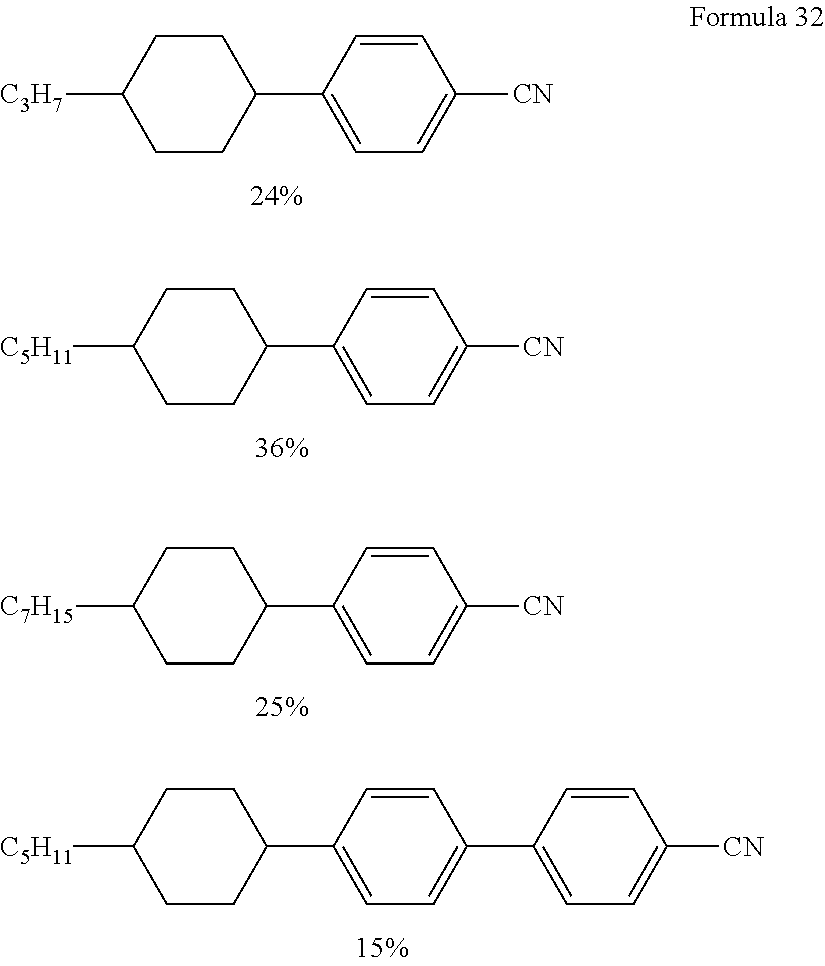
C1=CC(C2=CC=C(C3CCC([C5H11])CC3)C=C2)=CC=C1[CN].C1=CC(C2CCC([C3H7])CC2)=CC=C1[CN].C1=CC(C2CCC([C5H11])CC2)=CC=C1[CN].C1=CC(C2CCC([C7H15])CC2)=CC=C1[CN]
